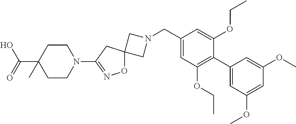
C1N(CC2=CC(OCC)=C(C3=CC(OC)=CC(OC)=C3)C(OCC)=C2)CC12ON=C(N1CCC(C(O)=O)(C)CC1)C2
